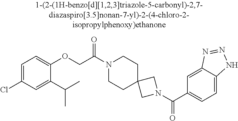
C1(C(C)C)=CC(Cl)=CC=C1OCC(N1CCC2(CC1)CN(C(C1=CC=C3C(=C1)N=NN3)=O)C2)=O
